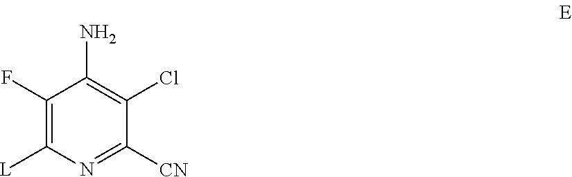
C1(F)=C([L])N=C([CN])C(Cl)=C1N
